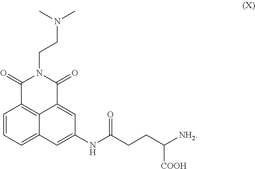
C1=CC=C2C3=C1C(=O)N(CCN(C)C)C(=O)C3=CC(NC(CCC([NH2])[COOH])=O)=C2
